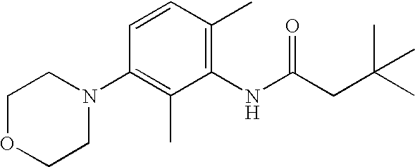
N1(C2=C(C)C(NC(CC(C)(C)C)=O)=C(C)C=C2)CCOCC1
